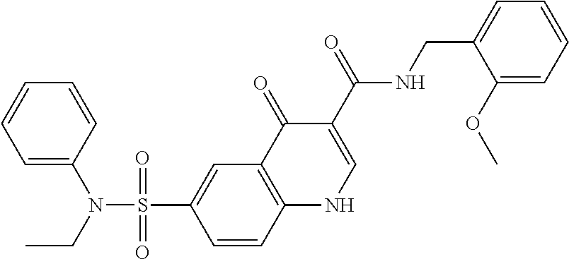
C1=C(N(CC)S(C2=CC3=C(C=C2)NC=C(C(=O)NCC2=CC=CC=C2OC)C3=O)(=O)=O)C=CC=C1
